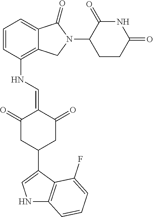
C1(NC=C2C(=O)CC(C3=CNC4=C3C(F)=CC=C4)CC2=O)=C2C(=CC=C1)C(=O)N(C1C(=O)NC(=O)CC1)C2
